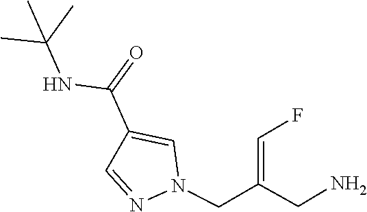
N1(CC(CN)=CF)N=CC(C(=O)NC(C)(C)C)=C1
